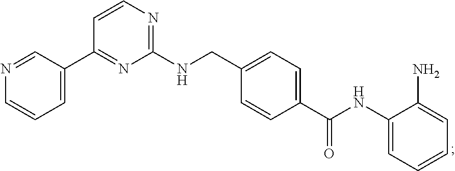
C1=NC=CC=C1C1=NC(NCC2=CC=C(C(NC3=CC=CC=C3N)=O)C=C2)=NC=C1
